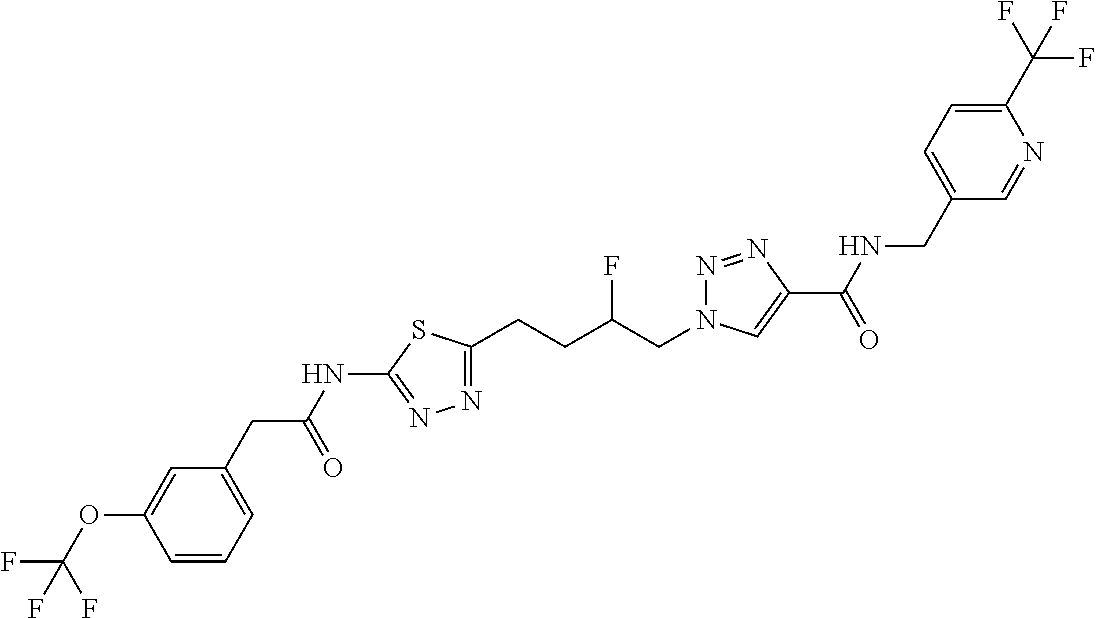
C1(NC(CC2=CC=CC(OC(F)(F)F)=C2)=O)=NN=C(CCC(CN2N=NC(C(=O)NCC3=CC=C(C(F)(F)F)N=C3)=C2)F)S1
